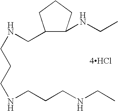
C1(CNCCCNCCCNCC)C(NCC)CCC1.[4HCl]
